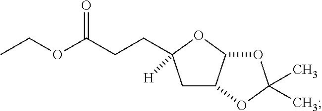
C1C2C(OC1(CCC(OCC)=O)[H])OC(C)(C)O2
